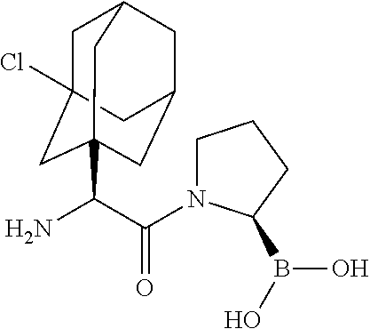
C1C2(Cl)CC3(C(C(=O)N4CCCC4B(O)O)N)CC(CC1C3)C2
